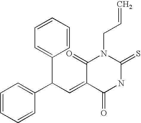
C1(C(C=C2C(=O)NC(=S)N(CC=C)C2=O)C2=CC=CC=C2)=CC=CC=C1
